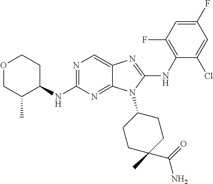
N1=C(NC2CCOCC2C)N=C2C(=C1)N=C(NC1=C(F)C=C(F)C=C1Cl)N2C1CCC(C)(C(=O)N)CC1
